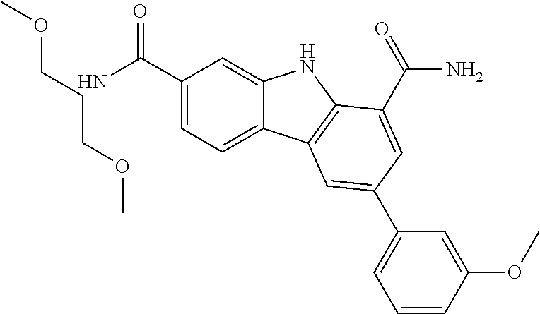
C1(C(N)=O)=CC=C2C(=C1)NC1=C2C=C(C2=CC=CC(OC)=C2)C=C1C(N)=O.COCCCOC
